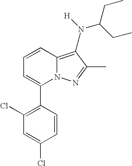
C1=CC2=C(C)C(C)=NN2C(C2=C(Cl)C=C(Cl)C=C2)=C1.N(C(CC)CC)[H]
